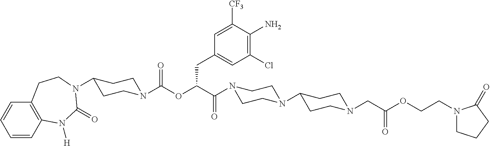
C1=CC2=C(C=C1)CCN(C1CCN(C(OC(C(=O)N3CCN(C4CCN(CC(=O)OCCN5CCCC5=O)CC4)CC3)CC3=CC(Cl)=C(N)C([CF3])=C3)=O)CC1)C(=O)N2[H]
